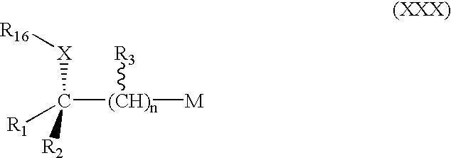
[R1]C([X][R16])([R2])[(CH)n]([M])[R3]
